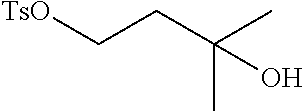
C(C)(CC[TsO])(C)O
